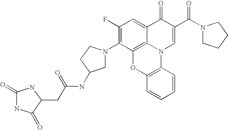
C1(F)=C(N2CC(NC(CC3NC(=O)NC3=O)=O)CC2)C2=C3C(=C1)C(=O)C(C(N1CCCC1)=O)=CN3C1=C(O2)C=CC=C1
